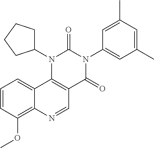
C1=CC(OC)=C2C(=C1)C1=C(C=N2)C(=O)N(C2=CC(C)=CC(C)=C2)C(=O)N1C1CCCC1
